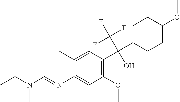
C1(N=CN(CC)C)=CC(OC)=C(C(C2CCC(OC)CC2)(C(F)(F)F)O)C=C1C
